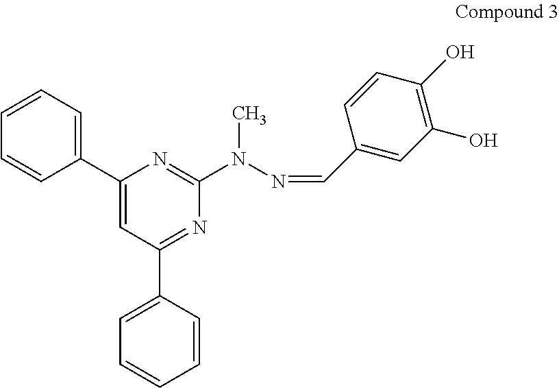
C1=CC=C(C2=CC(C3=CC=CC=C3)=NC(N(N=CC3=CC(O)=C(O)C=C3)C)=N2)C=C1
